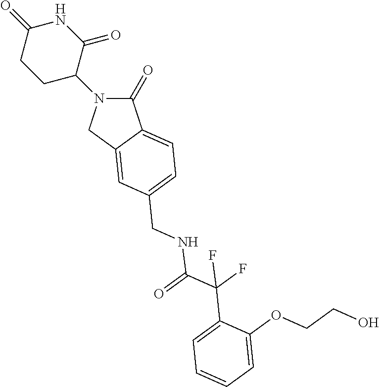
C1(=O)N(C2C(=O)NC(=O)CC2)CC2=CC(CNC(=O)C(F)(F)C3=CC=CC=C3OCCO)=CC=C12
